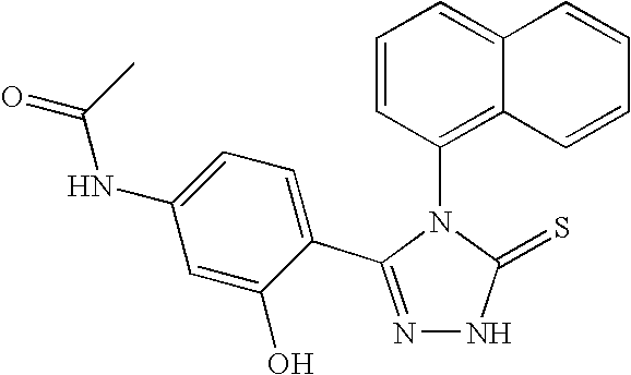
N1=C(C2=CC=C(NC(=O)C)C=C2O)N(C2=C3C(=CC=C2)C=CC=C3)C(=S)N1
